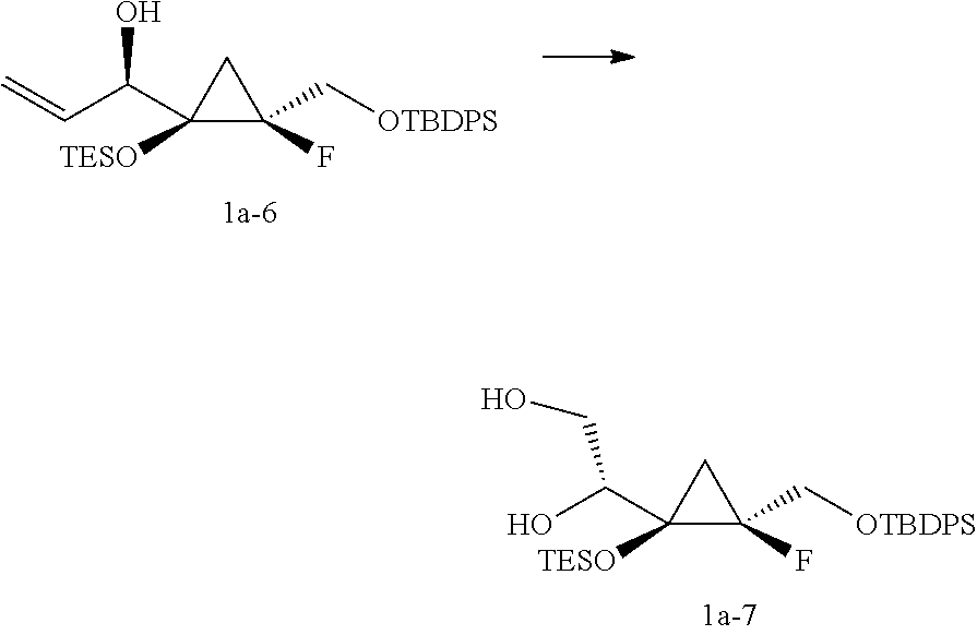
C1([TESO])(C(C=C)O)C(F)(C[OTBDPS])C1.C1([TESO])(C(O)CO)C(F)(C[OTBDPS])C1
